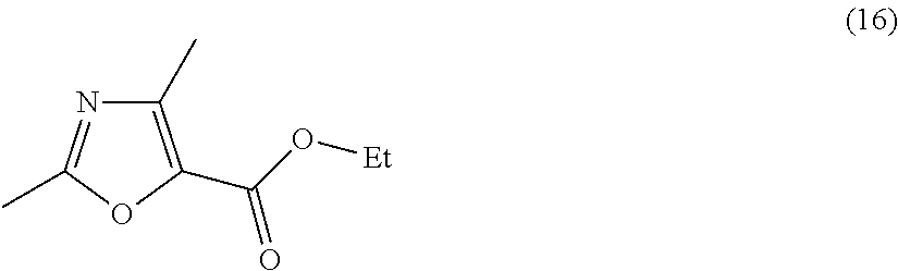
C1(C)=C(C(O[Et])=O)OC(C)=N1
